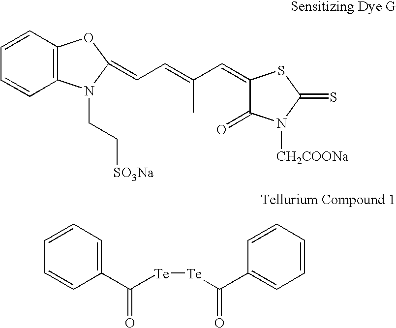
C1=CC2=C(C=C1)OC(=CC=C(C=C1C(=O)N([CH2COONa])C(=S)S1)C)N2CC[SO3Na].C1=CC(C([Te][Te]C(C2=CC=CC=C2)=O)=O)=CC=C1
